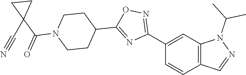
C1(C2=NOC(C3CCN(C(=O)C4(C#N)CC4)CC3)=N2)=CC2=C(C=C1)C=NN2C(C)C
